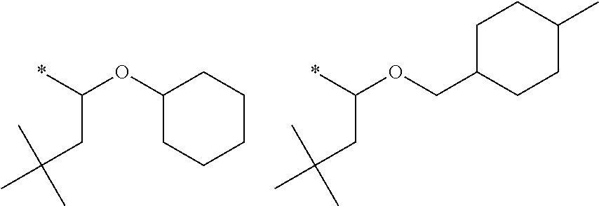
*C(OC1CCCCC1)CC(C)(C)C.*C(OCC1CCC(C)CC1)CC(C)(C)C
